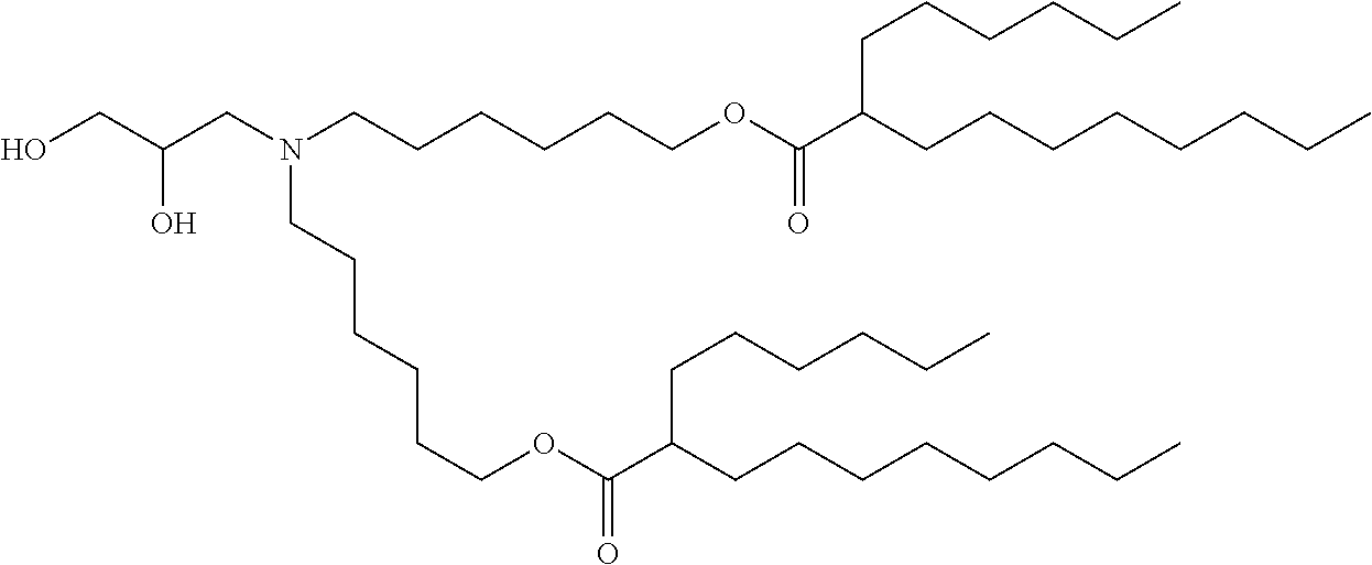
C(CCCOC(C(CCCCCCCC)CCCCCC)=O)CCN(CC(CO)O)CCCCCCOC(C(CCCCCCCC)CCCCCC)=O
